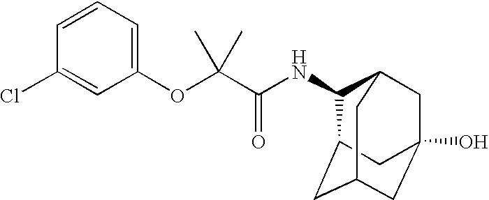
N(C(C(OC1=CC=CC(Cl)=C1)(C)C)=O)C1C2CC3CC(O)(CC1C3)C2
